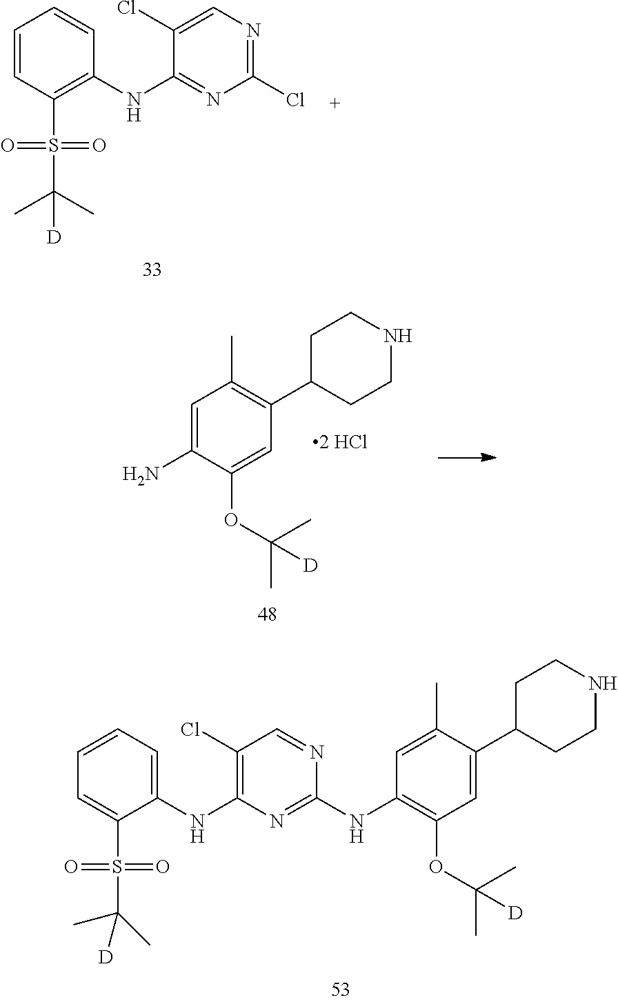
C1=C(C)C(C2CCNCC2)=CC(OC(C)(C)[D])=C1NC1=NC(NC2=CC=CC=C2S(C(C)(C)[D])(=O)=O)=C(Cl)C=N1.C1=CC(NC2=NC(Cl)=NC=C2Cl)=C(S(C(C)(C)[D])(=O)=O)C=C1.C1=C(N)C(OC(C)(C)[D])=CC(C2CCNCC2)=C1C
